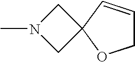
N1(C)CC2(C1)OCC=C2
